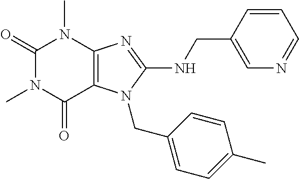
N1(C)C(=O)N(C)C2=C(C1=O)N(CC1=CC=C(C)C=C1)C(NCC1=CN=CC=C1)=N2
